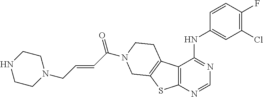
C1=CC(F)=C(Cl)C=C1NC1=NC=NC2=C1C1=C(S2)CN(C(C=CCN2CCNCC2)=O)CC1
